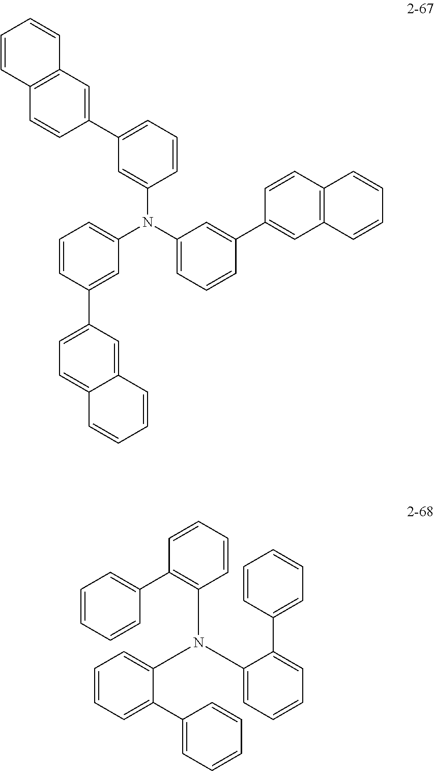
C1(N(C2=CC=CC(C3=CC=C4C(=C3)C=CC=C4)=C2)C2=CC=CC(C3=CC4=C(C=C3)C=CC=C4)=C2)=CC(C2=CC3=C(C=C2)C=CC=C3)=CC=C1.C1(N(C2=CC=CC=C2C2=CC=CC=C2)C2=CC=CC=C2C2=CC=CC=C2)=C(C2=CC=CC=C2)C=CC=C1
